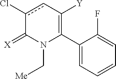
C1(C2=C([Y])cc(Cl)C(=[X])N2C[Me])=CC=CC=C1F
